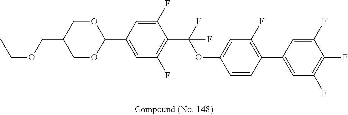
CCOCC1COC(C2=CC(F)=C(C(OC3=CC(F)=C(C4=CC(F)=C(F)C(F)=C4)C=C3)(F)F)C(F)=C2)OC1
